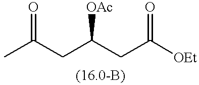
O=C(C)CC(CC([OEt])=O)[OAc]
